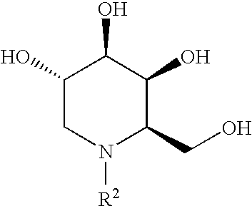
C1(O)CN([R2])C(CO)C(O)C1O
